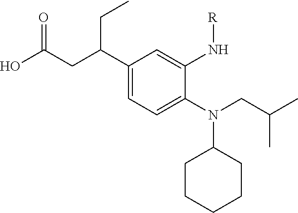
N(C1CCCCC1)(CC(C)C)C1=CC=C(C(CC(O)=O)CC)C=C1N[R]
